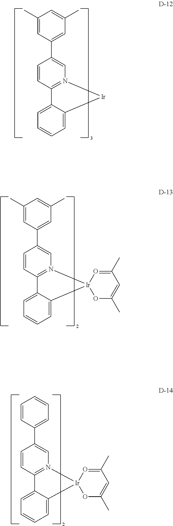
C1=C2C(=CC=C1)[Ir]N1=C2C=CC(C2=CC(C)=CC(C)=C2)=C1.C1=C2C(=CC=C1)[Ir]1(N3=C2C=CC(C2=CC(C)=CC(C)=C2)=C3)OC(C)=CC(C)=O1.C1=C2C(=CC=C1)[Ir]1(N3=C2C=CC(C2=CC=CC=C2)=C3)OC(C)=CC(C)=O1
